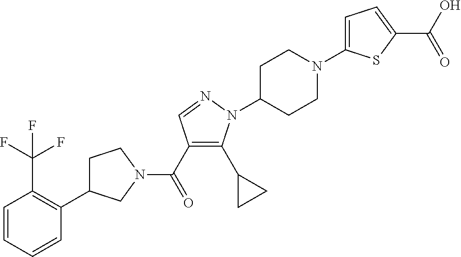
C1C(C2=C(C(F)(F)F)C=CC=C2)CN(C(=O)C2=C(C3CC3)N(C3CCN(C4=CC=C(C(=O)O)S4)CC3)N=C2)C1
